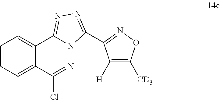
C12=CC=CC=C1C(Cl)=NN1C2=NN=C1C1=NOC([CD3])=C1[H]
